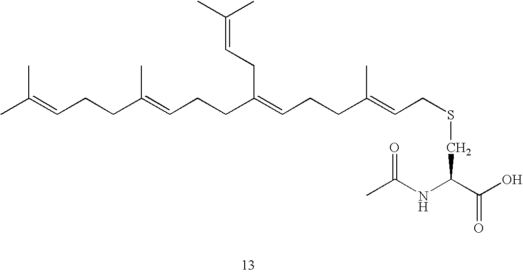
CC(=CCCC(=CCCC(=CCCC(=CCSCC(C(O)=O)NC(C)=O)C)CC=C(C)C)C)C
